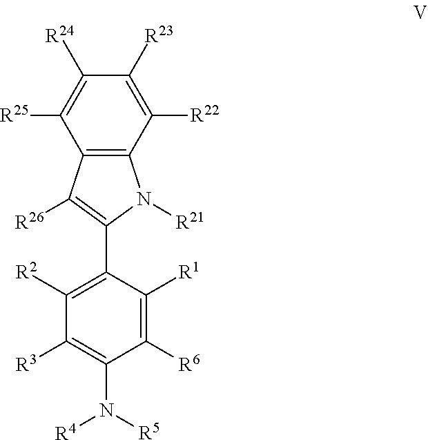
C12=C(C([R22])=C([R23])C([R24])=C1[R25])N([R21])C(C1=C([R2])C([R3])=C(N([R5])[R4])C([R6])=C1[R1])=C2[R26]
